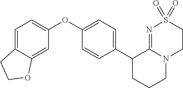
C1(C2CCCN3C2=NS(=O)(=O)CC3)=CC=C(OC2=CC=C3C(=C2)OCC3)C=C1
